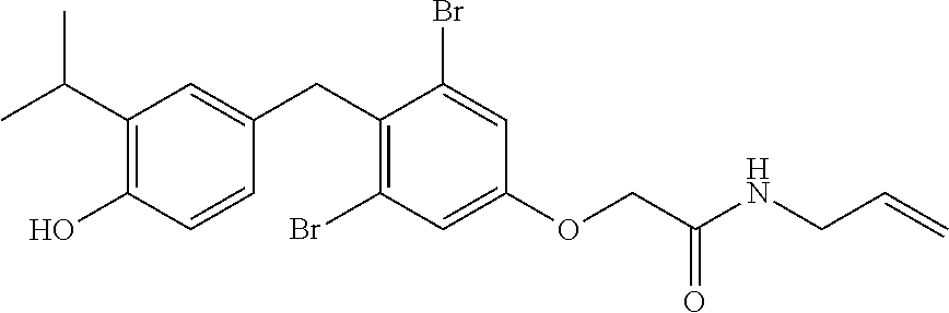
C1(CC2=CC(C(C)C)=C(O)C=C2)=C(Br)C=C(OCC(NCC=C)=O)C=C1Br
